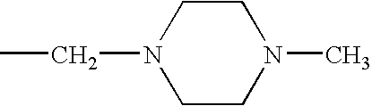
C1N(CC)CCN(C)C1
